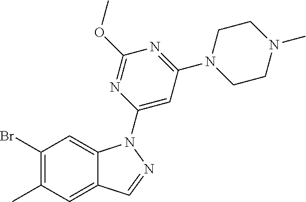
C1(Br)=C(C)C=C2C(=C1)N(C1=CC(N3CCN(C)CC3)=NC(OC)=N1)N=C2
